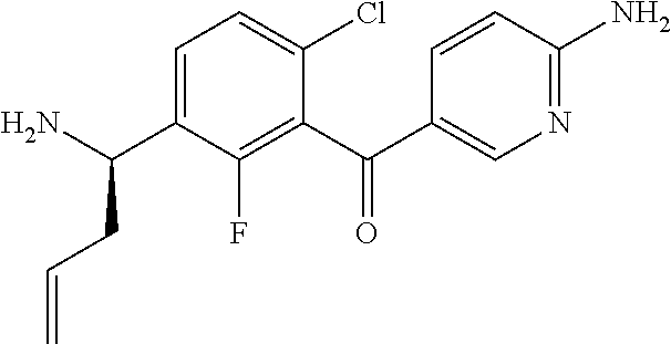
C1(C(C2=CN=C(N)C=C2)=O)=C(F)C(C(N)CC=C)=CC=C1Cl
